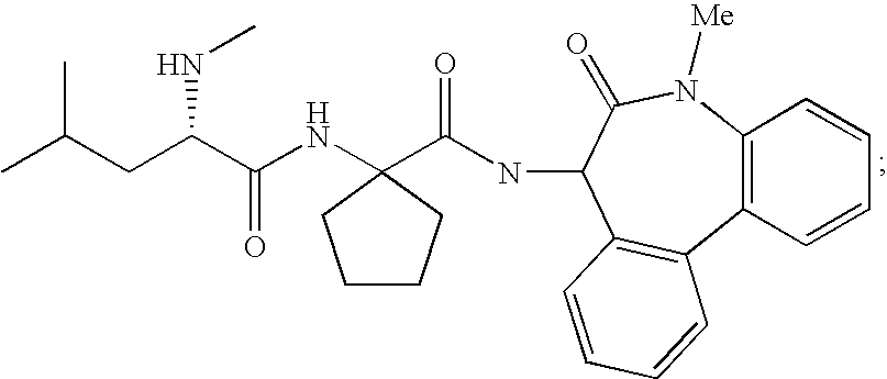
C(C(C(NC1(C(NC2C3=C(C4=C(N([Me])C2=O)C=CC=C4)C=CC=C3)=O)CCCC1)=O)NC)C(C)C
